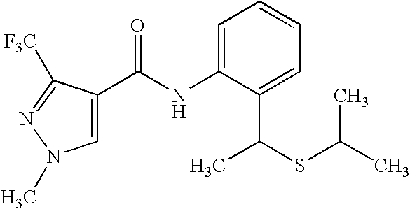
C1=C(C(NC2=CC=CC=C2C(SC(C)C)C)=O)C([F3C])=NN1C
